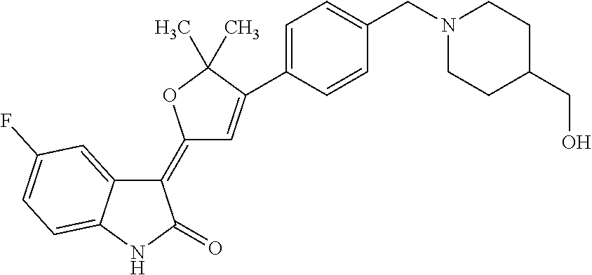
C1(=C2C=C(C3=CC=C(CN4CCC(CO)CC4)C=C3)C(C)(C)O2)C2=CC(F)=CC=C2NC1=O
